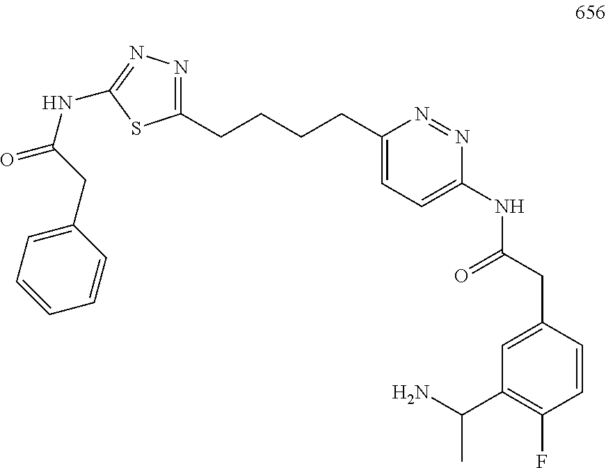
C1(CCCCC2=NN=C(NC(=O)CC3=CC=CC=C3)S2)=CC=C(NC(=O)CC2=CC(C(C)N)=C(F)C=C2)N=N1
